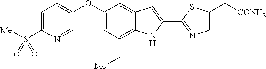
C1=C(S([Me])(=O)=O)N=CC(OC2=CC(C[Me])=C3C(=C2)C=C(C2=NCC(C[CONH2])S2)N3)=C1
